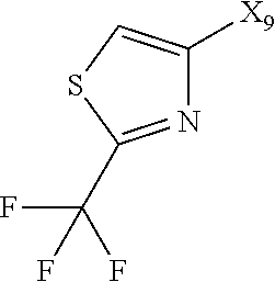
N1=C(C(F)(F)F)SC=C1[X9]
